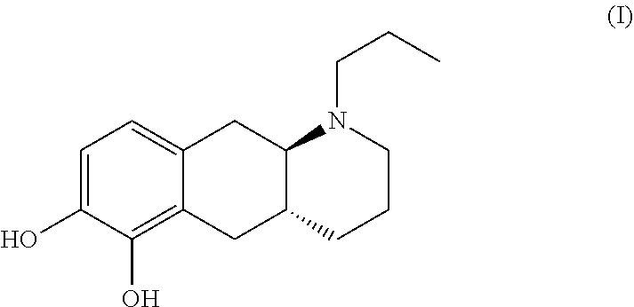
C1=C(O)C(O)=C2C(=C1)CC1C(CCCN1CCC)C2
